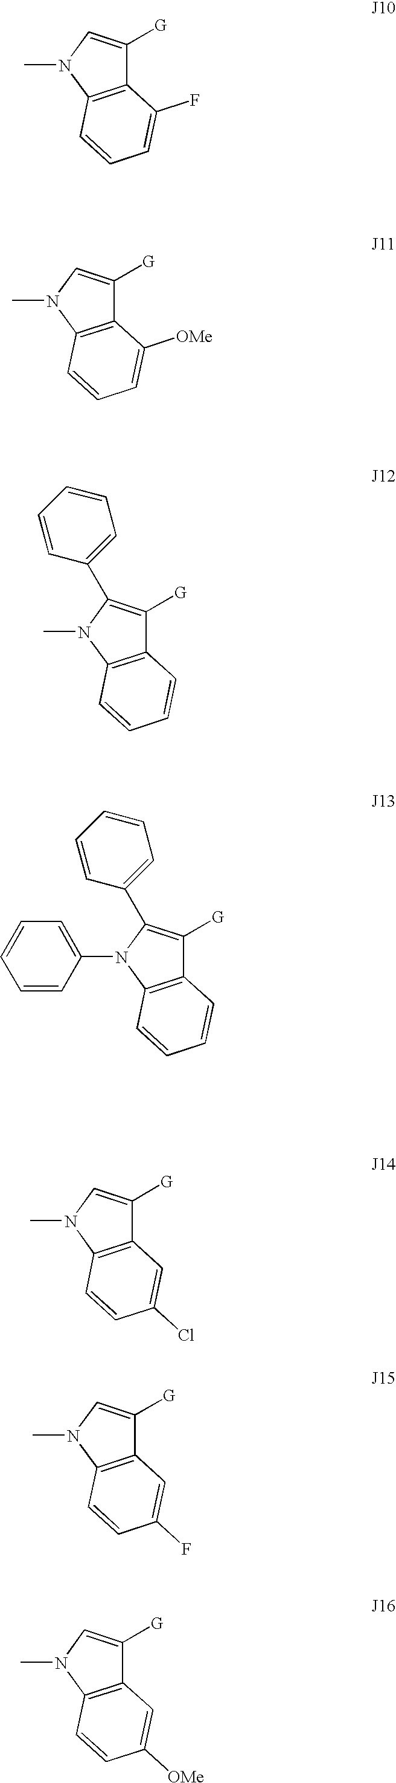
C12=C(N(C)C=C1[G])C=CC(Cl)=C2.C12=C(N(C)C=C1[G])C=CC(F)=C2.C12=C(N(C)C=C1[G])C=CC([OMe])=C2.C12=C(N(C)C=C1[G])C=CC=C2F.C12=C(N(C)C=C1[G])C=CC=C2[OMe].C12=C(N(C)C(C3=CC=CC=C3)=C1[G])C=CC=C2.C12=C(N(C3=CC=CC=C3)C(C3=CC=CC=C3)=C1[G])C=CC=C2
